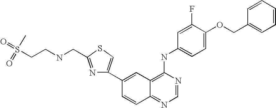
C1=NC(NC2=CC=C(OCC3=CC=CC=C3)C(F)=C2)=C2C(=N1)C=CC(C1=CSC(CNCCS(=O)(C)=O)=N1)=C2
